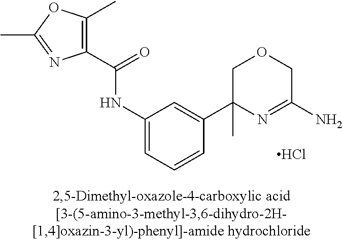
Cl.C(=O)(NC1=CC=CC(C2(C)N=C(N)COC2)=C1)C1=C(C)OC(C)=N1
